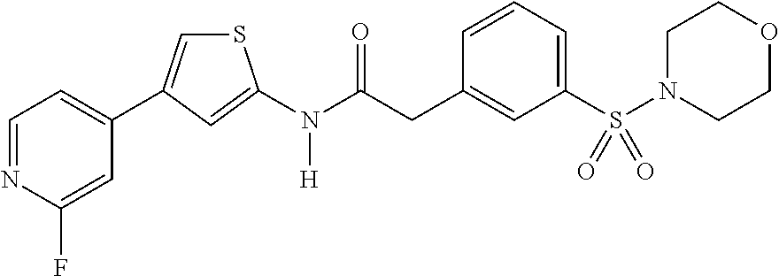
C1=NC(F)=CC(C2=CSC(N(C(CC3=CC(S(N4CCOCC4)(=O)=O)=CC=C3)=O)[H])=C2)=C1
